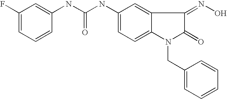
N(C(NC1=CC=C2C(=C1)C(=NO)C(=O)N2CC1=CC=CC=C1)=O)C1=CC(F)=CC=C1
